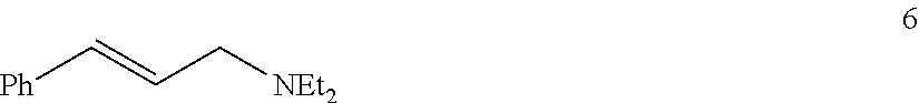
[Ph]C=CC[NEt2]
